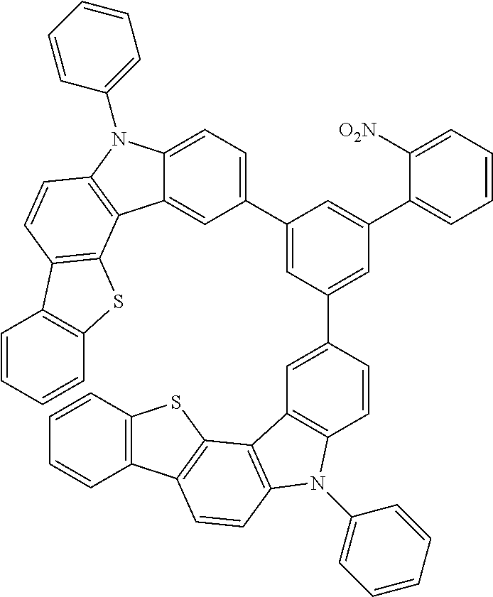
C1(C2=CC(C3=CC4=C(C=C3)N(C3=CC=CC=C3)C3=C4C4=C(C=C3)C3=C(S4)C=CC=C3)=CC(C3=CC=CC=C3[O2N])=C2)=CC=C2C(=C1)C1=C(N2C2=CC=CC=C2)C=CC2=C1SC1=C2C=CC=C1
